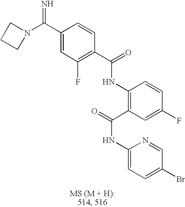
C1(C(=N)N2CCC2)=CC(F)=C(C(=O)NC2=C(C(=O)NC3=CC=C(Br)C=N3)C=C(F)C=C2)C=C1
